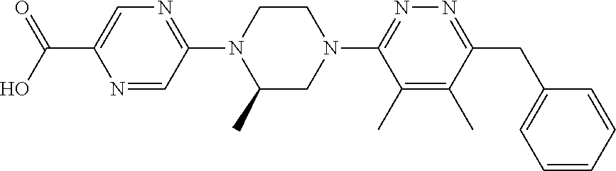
N1=CC(N2C(C)CN(C3=NN=C(CC4=CC=CC=C4)C(C)=C3C)CC2)=NC=C1C(O)=O
